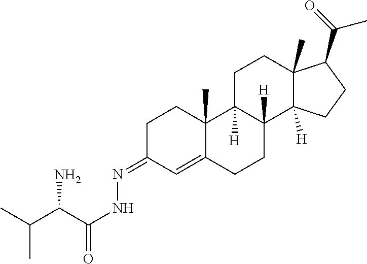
N(=C1C=C2C(C)(CC1)C1([H])C([H])(CC2)C2([H])C(C)(CC1)C(C(=O)C)CC2)NC(=O)C(C(C)C)N
